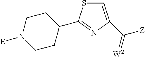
C1=C(C(=[W2])[Z])N=C(C2CCN([E])CC2)S1
